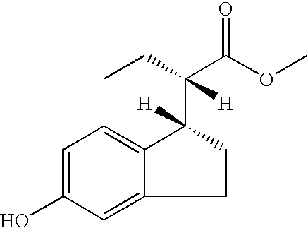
OC1=CC=C2C(=C1)CCC2(C(C(OC)=O)([H])CC)[H]
